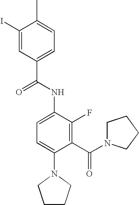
C1(I)=CC(C(=O)NC2=CC=C(N3CCCC3)C(C(=O)N3CCCC3)=C2F)=CC=C1C
